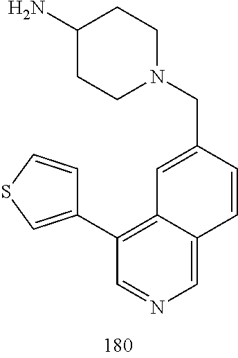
C1(N)CCN(CC2=CC3=C(C4=CSC=C4)C=NC=C3C=C2)CC1
